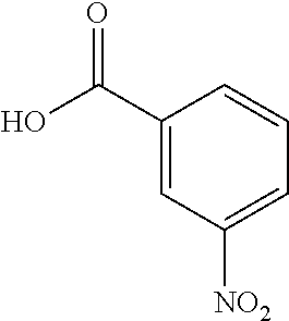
C1(C(O)=O)=CC([NO2])=CC=C1
